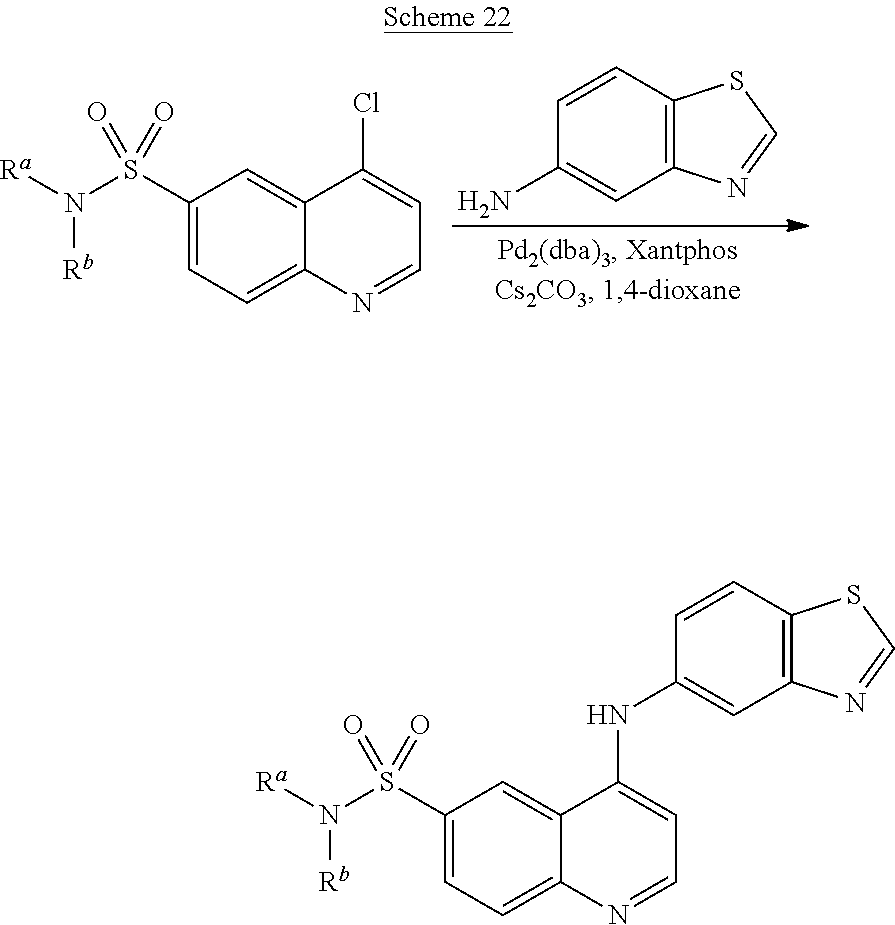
C1(N)=CC2=C(C=C1)SC=N2.C1(S(N([Ra])[Rb])(=O)=O)=CC=C2C(=C1)C(Cl)=CC=N2.C1(S(N([Ra])[Rb])(=O)=O)=CC=C2C(=C1)C(NC1=CC3=C(C=C1)SC=N3)=CC=N2
